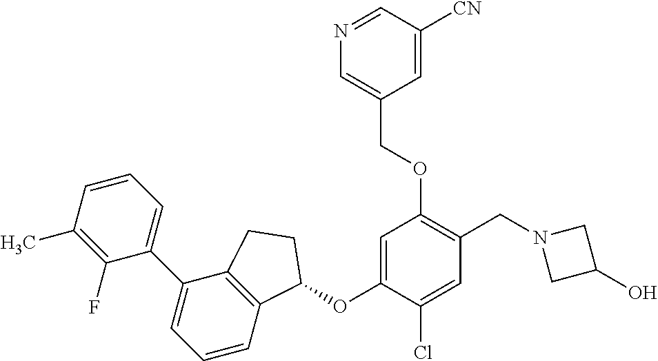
C1(F)=C(C)C=CC=C1C1=CC=CC2=C1CCC2OC1=CC(OCC2=CN=CC([CN])=C2)=C(CN2CC(O)C2)C=C1Cl
